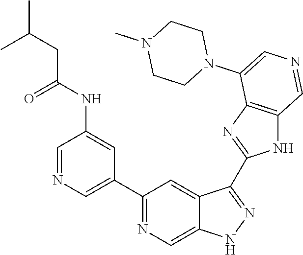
C1(C2=CN=CC(NC(CC(C)C)=O)=C2)=NC=C2C(=C1)C(C1=NC3=C(N1)C=NC=C3N1CCN(C)CC1)=NN2
